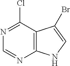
N1=C(Cl)C2=C(N=C1)NC=C2Br
